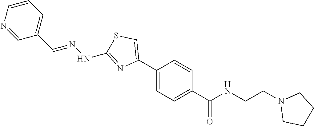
C1(C2=CSC(NN=CC3=CC=CN=C3)=N2)=CC=C(C(NCCN2CCCC2)=O)C=C1
